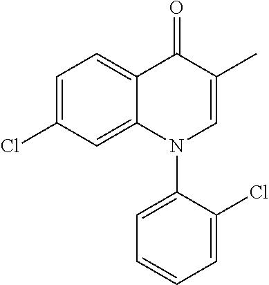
C12=CC(Cl)=CC=C1C(=O)C(C)=CN2C1=CC=CC=C1Cl
